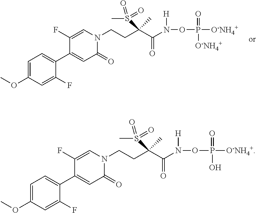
C1=C(OC)C=C(F)C(C2=CC(=O)N(CCC(C(N([H])OP(=O)([O-NH4+])[O-NH4+])=O)(S(C)(=O)=O)C)C=C2F)=C1.C1=C(OC)C=C(F)C(C2=CC(=O)N(CCC(C(N([H])OP(=O)(O)[O-NH4+])=O)(S(C)(=O)=O)C)C=C2F)=C1
